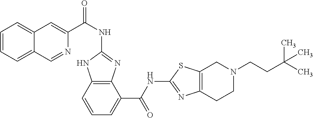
C1(NC(C2=CC3=CC=CC=C3C=N2)=O)=NC2=C(N1)C=CC=C2C(NC1=NC2=C(S1)CN(CCC(C)(C)C)CC2)=O
